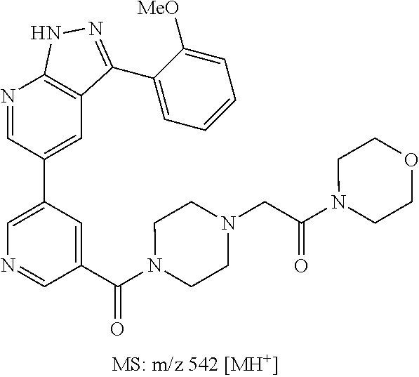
N1=CC(C2=CN=CC(C(N3CCN(CC(=O)N4CCOCC4)CC3)=O)=C2)=CC2=C1NN=C2C1=CC=CC=C1[MeO]
